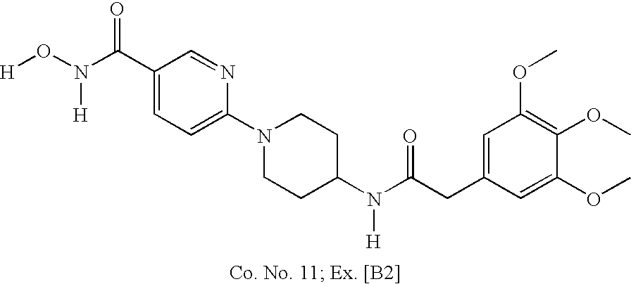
C1(C(N(O[H])[H])=O)=CC=C(N2CCC(N(C(CC3=CC(OC)=C(OC)C(OC)=C3)=O)[H])CC2)N=C1
